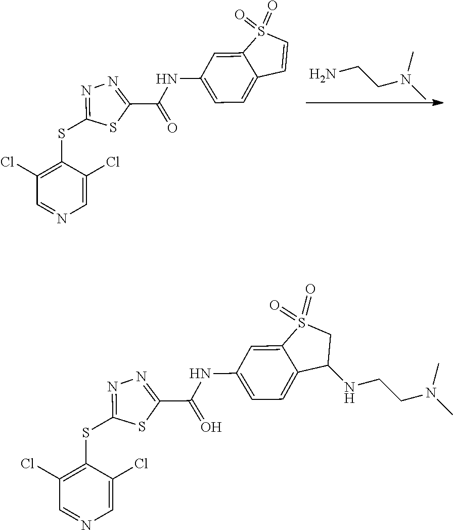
C1(SC2=NN=C(C(NC3=CC=C4C(=C3)S(=O)(=O)C=C4)=O)S2)=C(Cl)C=NC=C1Cl.NCCN(C)C.C1(SC2=NN=C(C(NC3=CC=C4C(=C3)S(=O)(=O)CC4NCCN(C)C)=O)S2)=C(Cl)C=NC=C1Cl
